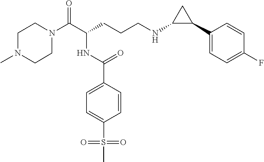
C1N(C(C(CCCNC2C(C3=CC=C(F)C=C3)C2)NC(C2=CC=C(S(C)(=O)=O)C=C2)=O)=O)CCN(C)C1
